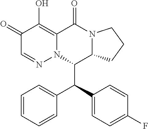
C1(=O)C=NN2C(=C1O)C(=O)N1C(C2C(C2=CC=C(F)C=C2)C2=CC=CC=C2)CCC1
